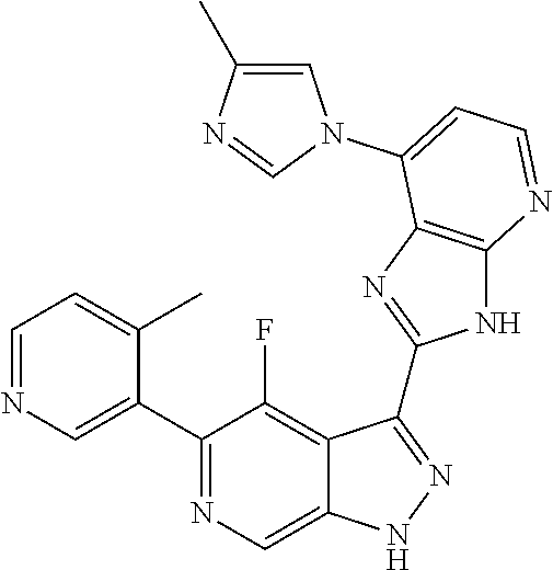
C1=NC=C(C2=NC=C3C(=C2F)C(C2=NC4=C(N2)N=CC=C4N2C=C(C)N=C2)=NN3)C(C)=C1
